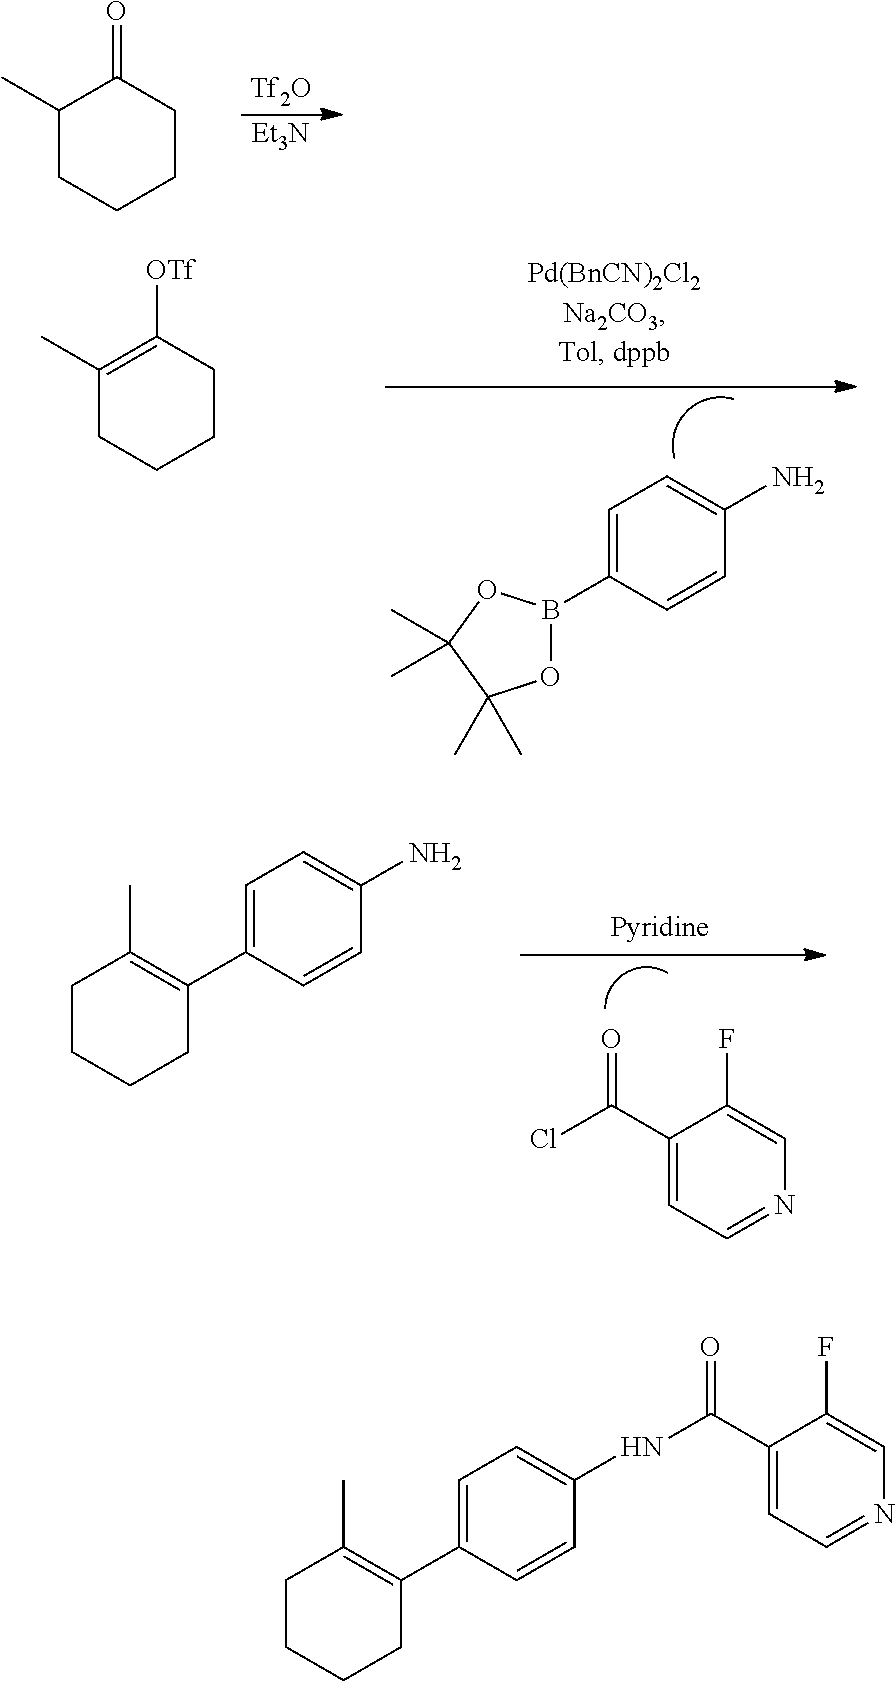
C1(C)CCCCC1=O.[Tf2O].[Et3N].C1(C)=C([OTf])CCCC1.C1=C(B2OC(C)(C)C(C)(C)O2)C=CC(N)=C1.C1CCCC(C2=CC=C(N)C=C2)=C1C.C1(C(=O)Cl)=CC=NC=C1F.C1CCCC(C2=CC=C(NC(C3=CC=NC=C3F)=O)C=C2)=C1C
